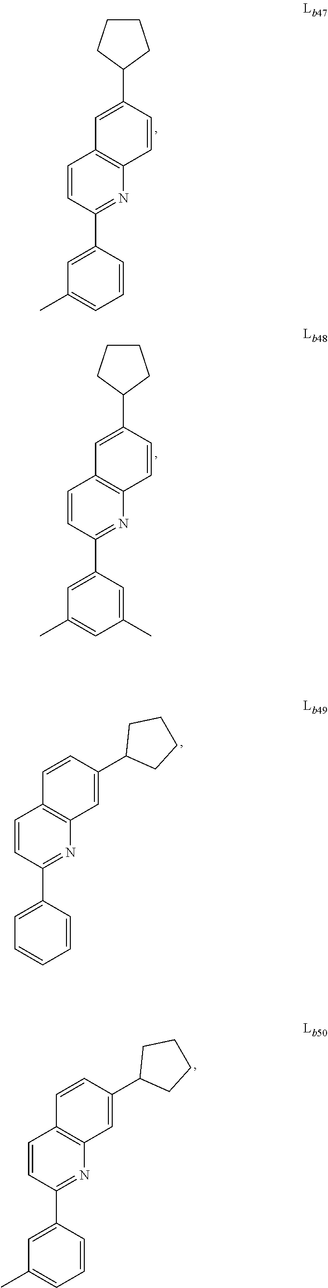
C1=CC(C2=CC(C)=CC=C2)=NC2=C1C=C(C1CCCC1)C=C2.C1=CC(C2=CC(C)=CC(C)=C2)=NC2=C1C=C(C1CCCC1)C=C2.C1=CC(C2=CC=CC=C2)=NC2=C1C=CC(C1CCCC1)=C2.C1=CC(C2=CC(C)=CC=C2)=NC2=C1C=CC(C1CCCC1)=C2
